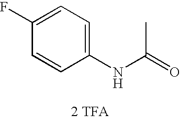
C1(F)=CC=C(NC(C)=O)C=C1.[2 TFA]
